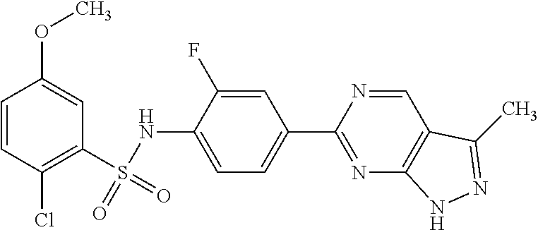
C1=CC(Cl)=C(S(NC2=CC=C(C3=NC4=C(C=N3)C(C)=NN4)C=C2F)(=O)=O)C=C1OC
